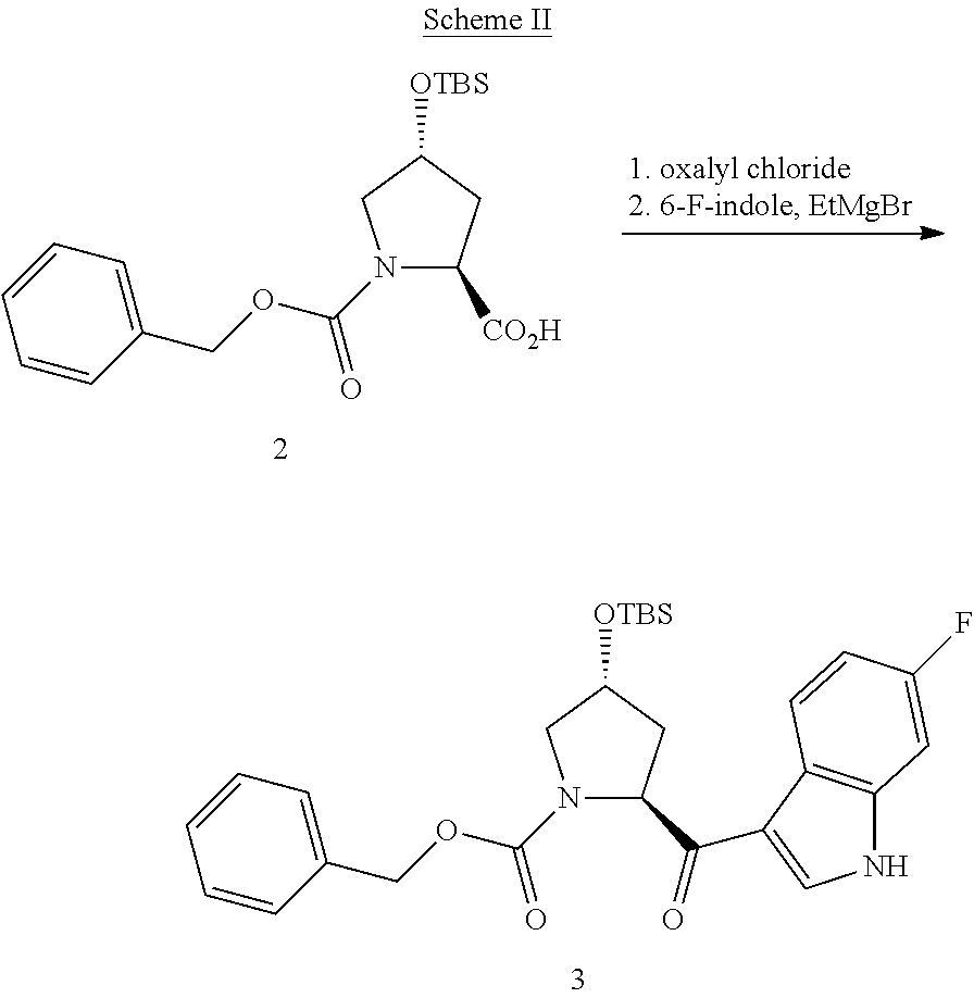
C1([CO2H])CC([OTBS])CN1C(OCC1=CC=CC=C1)=O.C1(C(=O)C2=CNC3=C2C=CC(F)=C3)CC([OTBS])CN1C(OCC1=CC=CC=C1)=O
